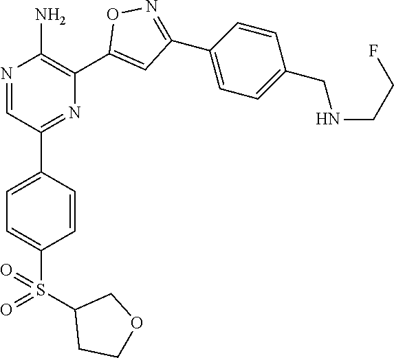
N1=CC(C2=CC=C(S(=O)(C3CCOC3)=O)C=C2)=NC(C2=CC(C3=CC=C(CNCCF)C=C3)=NO2)=C1N
